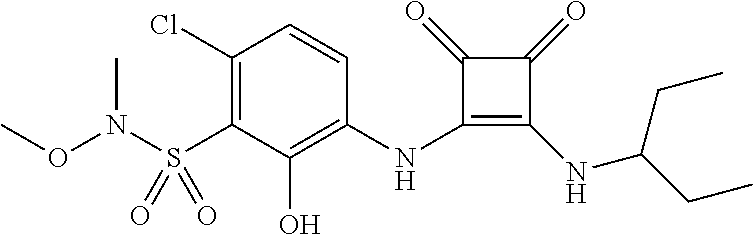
C1(Cl)=C(S(N(OC)C)(=O)=O)C(O)=C(NC2=C(NC(CC)CC)C(=O)C2=O)C=C1
